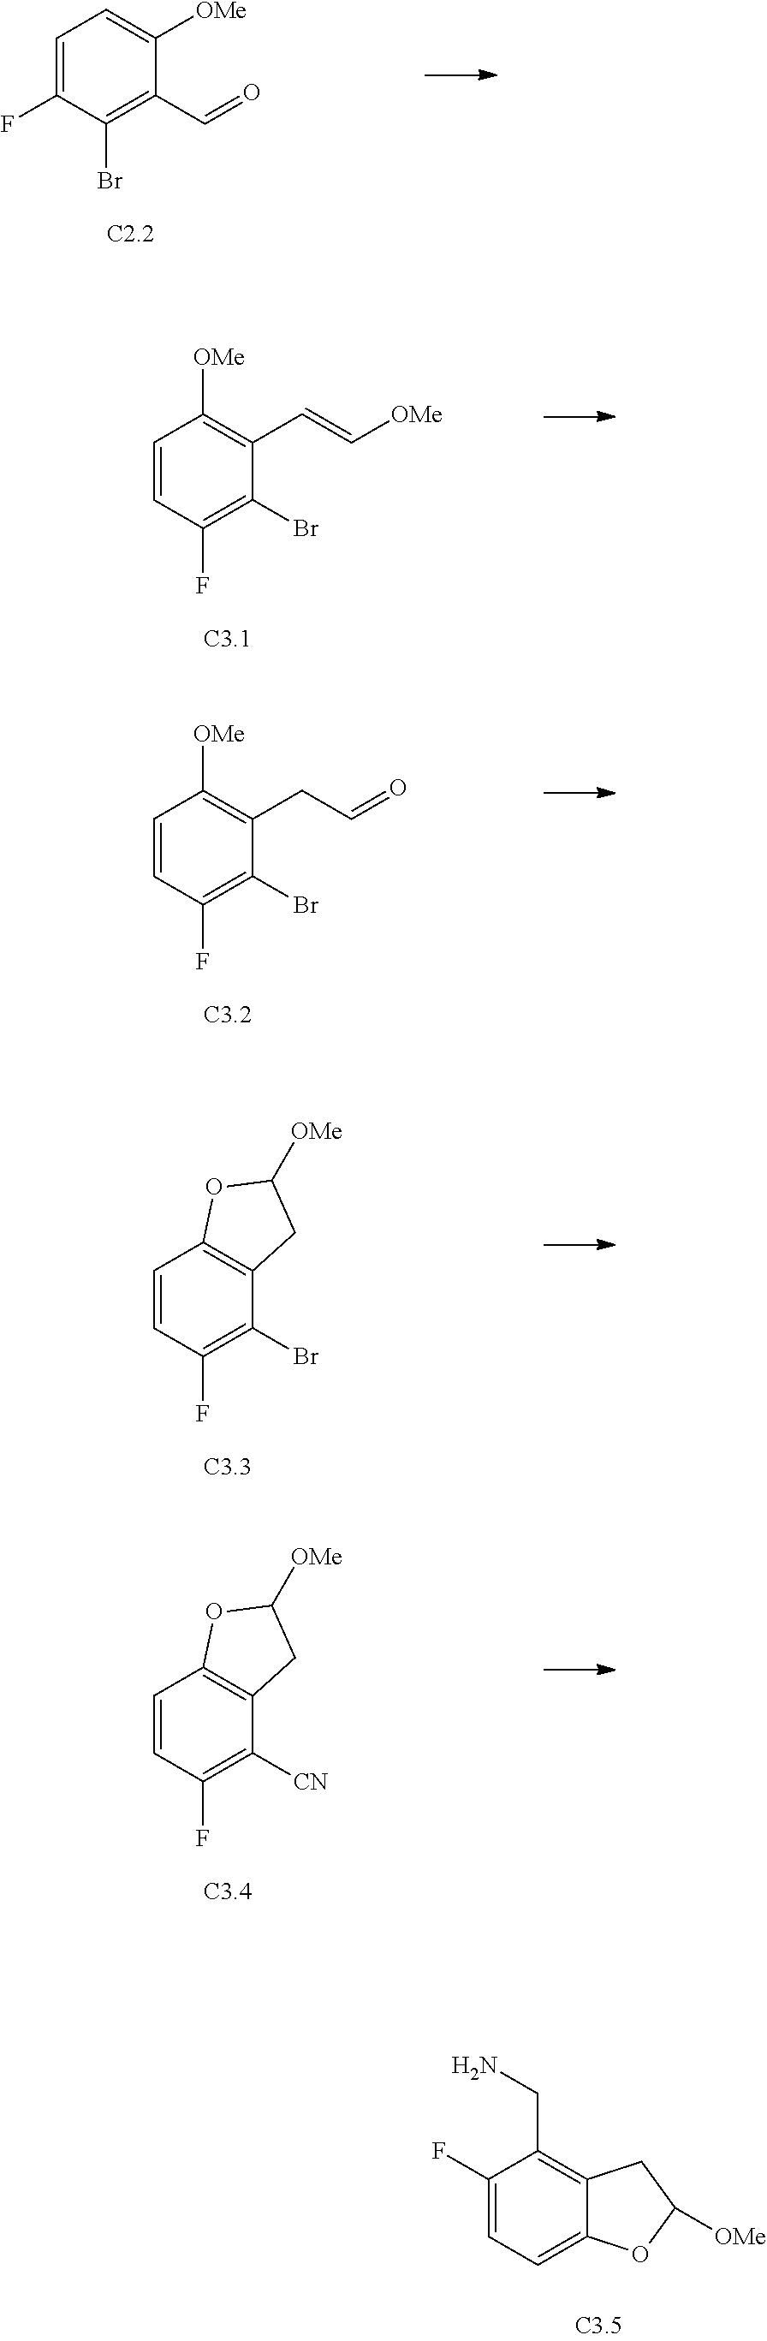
C1=C(F)C(Br)=C(C=O)C([OMe])=C1.C1=CC(F)=C(Br)C(C=C[OMe])=C1[OMe].C1=CC(F)=C(Br)C(CC=O)=C1[OMe].C1=CC(F)=C(Br)C2=C1OC([OMe])C2.C1=CC(F)=C([CN])C2=C1OC([OMe])C2.C1(F)=CC=C2C(=C1CN)CC([OMe])O2
